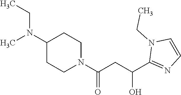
C1(N(C)CC)CCN(C(CC(C2=NC=CN2CC)O)=O)CC1
